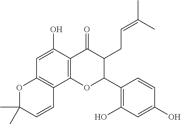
C12=C(C3=C(C(O)=C1)C(=O)C(CC=C(C)C)C(C1=C(O)C=C(O)C=C1)O3)C=CC(C)(C)O2
